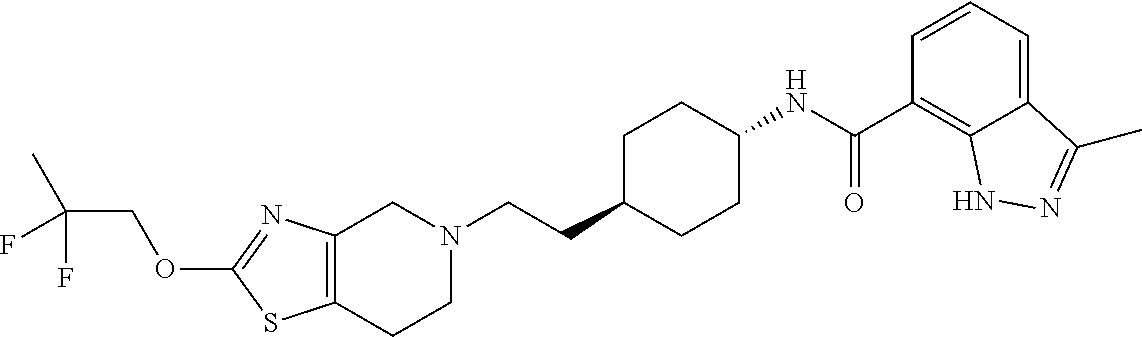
C12=C(CCN(CCC3CCC(NC(C4=C5C(=CC=C4)C(C)=NN5)=O)CC3)C1)SC(OCC(C)(F)F)=N2
